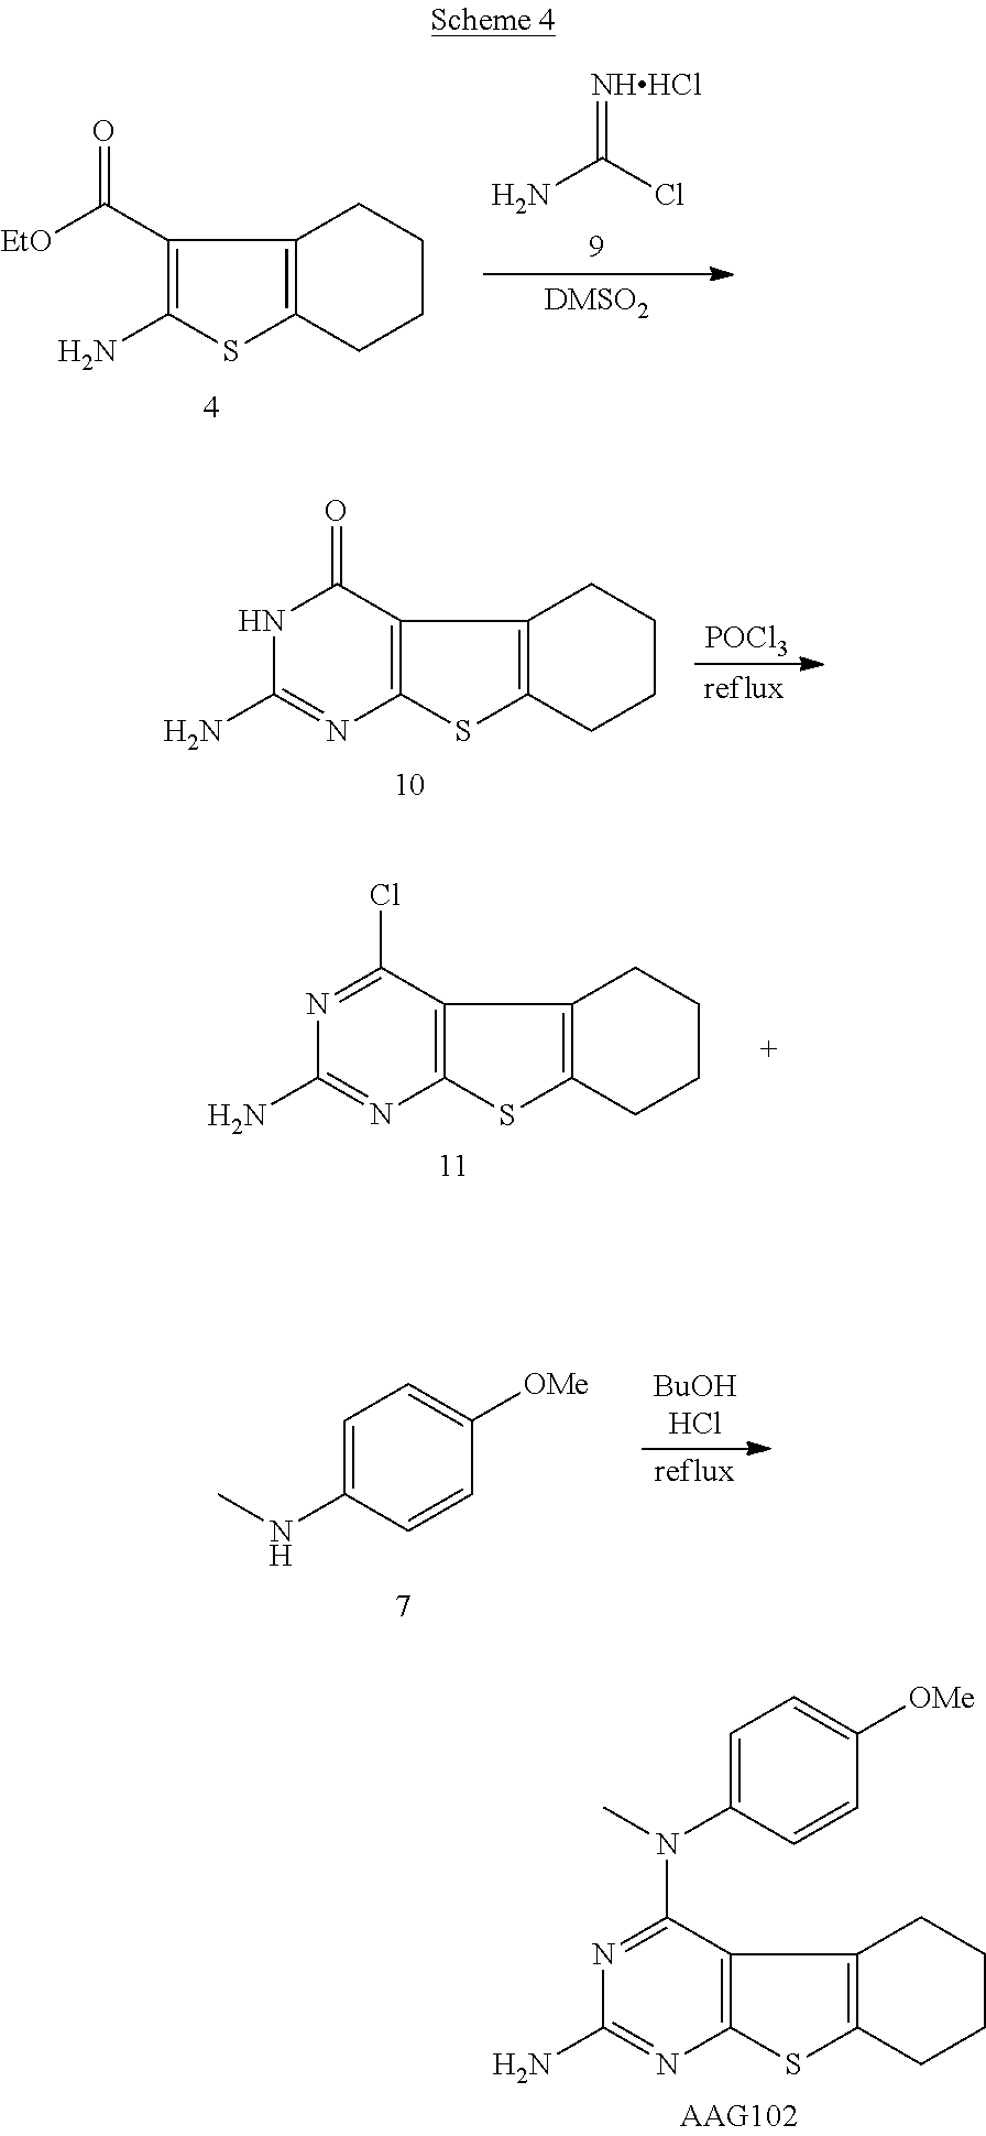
[NHHCl]=C(Cl)N.[EtO]C(C1=C(N)SC2=C1CCCC2)=O.N1C(=O)C2=C(N=C1N)SC1=C2CCCC1.[POCl3].N1=C(Cl)C2=C(N=C1N)SC1=C2CCCC1.C1=C(NC)C=CC([OMe])=C1.N1=C(N(C)C2=CC=C([OMe])C=C2)C2=C(N=C1N)SC1=C2CCCC1
